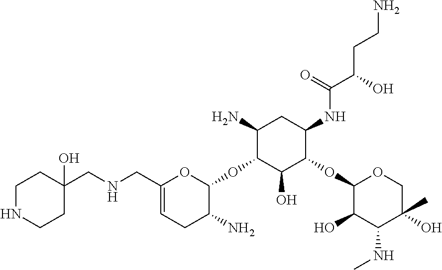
C1(CNCC2(O)CCNCC2)=CCC(N)C(OC2C(O)C(OC3C(O)C(NC)C(O)(C)CO3)C(NC(C(O)CCN)=O)CC2N)O1
